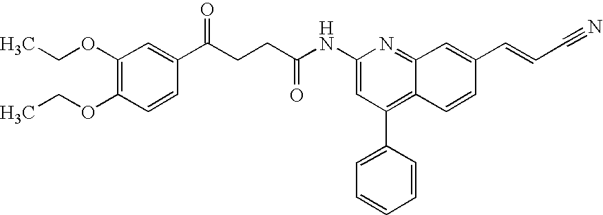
C1=CC(OCC)=C(OCC)C=C1C(CCC(NC1=CC(C2=CC=CC=C2)=C2C(=N1)C=C(C=CC#N)C=C2)=O)=O
